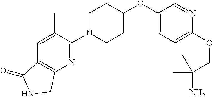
C1(OC2CCN(C3=NC4=C(C=C3C)C(=O)NC4)CC2)=CC=C(OCC(N)(C)C)N=C1
